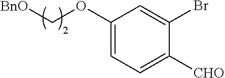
C1(OC[BnO])=CC=C([CHO])C(Br)=C1
